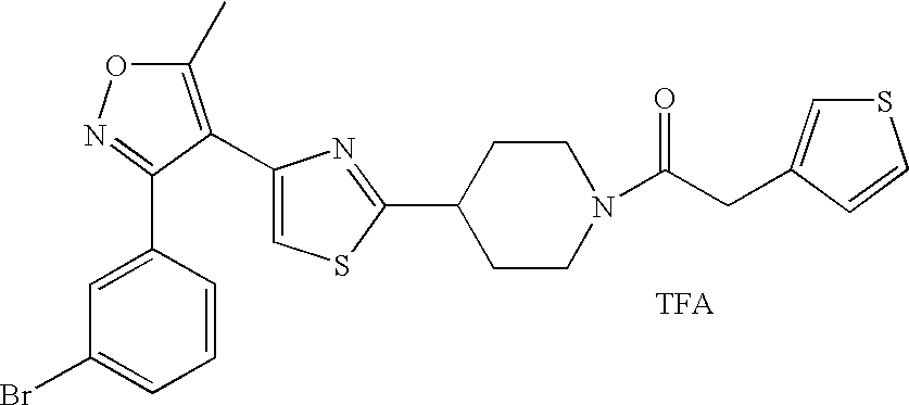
C1=C(C2=NOC(C)=C2C2=CSC(C3CCN(C(CC4=CSC=C4)=O)CC3)=N2)C=CC=C1Br
